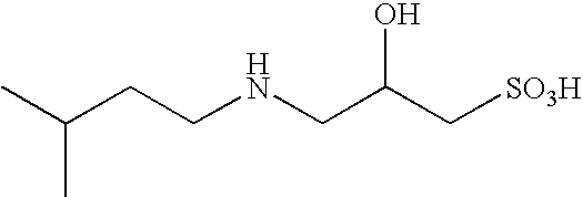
CC(CCNCC(C[SO3H])O)C
